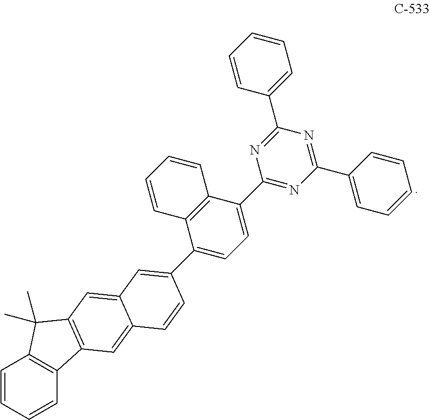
C1=CC=CC2=C1C(C)(C)C1=C2C=C2C(=C1)C=C(C1=CC=C(C3=NC(C4=CC=CC=C4)=NC(C4=CC=CC=C4)=N3)C3=C1C=CC=C3)C=C2
